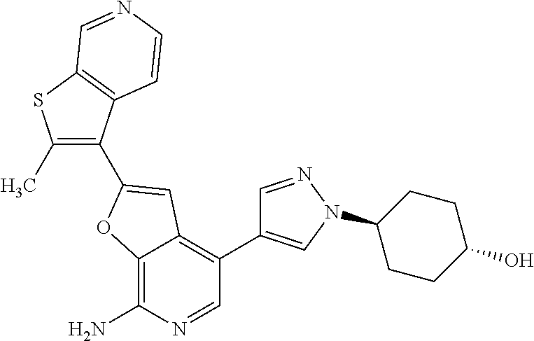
C1(N2C=C(C3=C4C(=C(N)N=C3)OC(C3=C(C)SC5=C3C=CN=C5)=C4)C=N2)CCC(O)CC1
